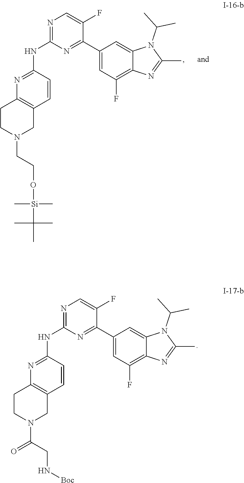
N1=C(NC2=NC=C(F)C(C3=CC(F)=C4C(=C3)N(C(C)C)C(C)=N4)=N2)C=CC2=C1CCN(C(CN[Boc])=O)C2.N1=C(NC2=NC=C(F)C(C3=CC(F)=C4C(=C3)N(C(C)C)C(C)=N4)=N2)C=CC2=C1CCN(CCO[Si](C)(C)C(C)(C)C)C2
